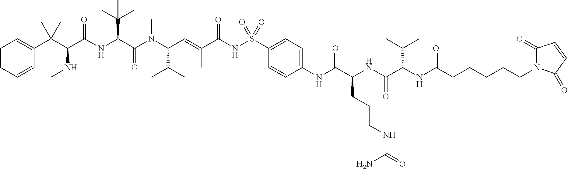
C1=CC=CC(C(C(C(NC(C(N(C(C=C(C(NS(=O)(=O)C2=CC=C(NC(C(NC(C(NC(CCCCCN3C(=O)C=CC3=O)=O)C(C)C)=O)CCCNC(N)=O)=O)C=C2)=O)C)C(C)C)C)=O)C(C)(C)C)=O)NC)(C)C)=C1
